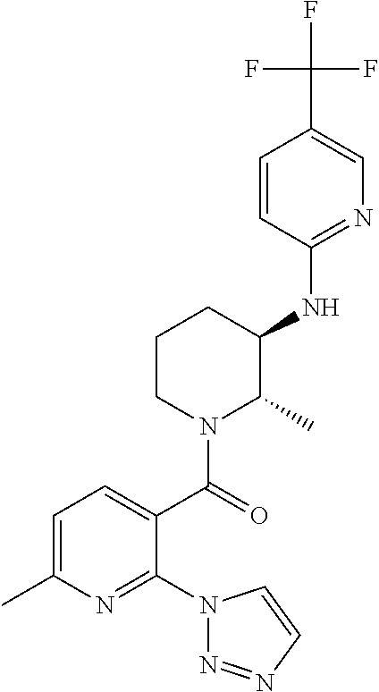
C1=C(C)N=C(N2N=NC=C2)C(C(=O)N2C(C)C(NC3=NC=C(C(F)(F)F)C=C3)CCC2)=C1
